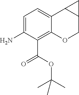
C1=C(N)C(C(OC(C)(C)C)=O)=C2C(=C1)C1C(CO2)C1
